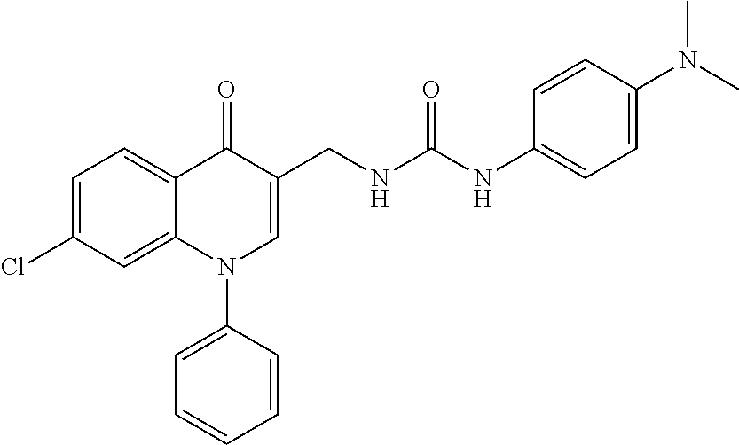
C1=C(Cl)C=C2C(=C1)C(=O)C(CNC(NC1=CC=C(N(C)C)C=C1)=O)=CN2C1=CC=CC=C1
